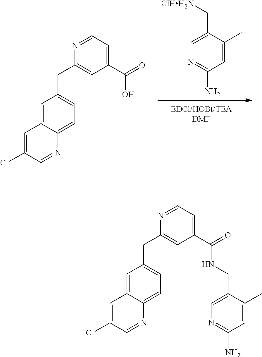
[ClHH2N]CC1=CN=C(N)C=C1C.C1(Cl)=CC2=CC(CC3=CC(C(=O)O)=CC=N3)=CC=C2N=C1.C1(Cl)=CC2=CC(CC3=CC(C(=O)NCC4=CN=C(N)C=C4C)=CC=N3)=CC=C2N=C1
